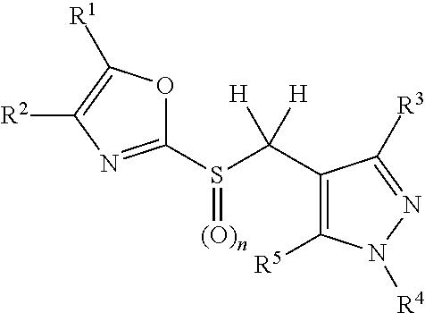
C1(S(C(C2=C([R5])N([R4])N=C2[R3])([H])[H])=[(O)n])=NC([R2])=C([R1])O1
